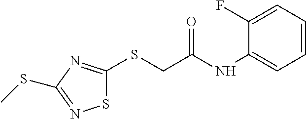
S1C(SCC(NC2=CC=CC=C2F)=O)=NC(SC)=N1
